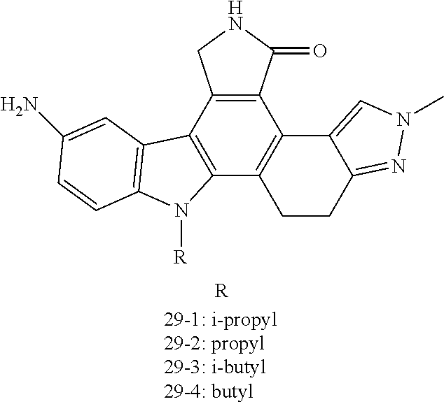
C12=C(C3=C(C4=C1C1=CN(C)N=C1CC4)N([R])C1=C3C=C(N)C=C1)CNC2=O.[R]
